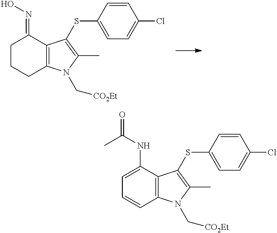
C1CCC2=C(C1=NO)C(SC1=CC=C(Cl)C=C1)=C(C)N2C[CO2Et].C1=C(NC(=O)C)C2=C(C=C1)N(C[CO2Et])C(C)=C2SC1=CC=C(Cl)C=C1
